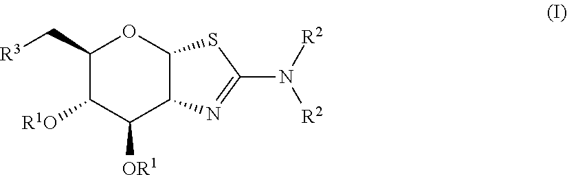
C1(C[R3])C([R1O])C([OR1])C2C(O1)SC(N([R2])[R2])=N2
